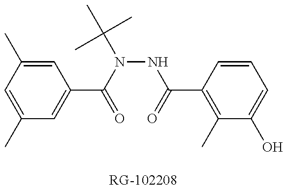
C1(C)=CC(C)=CC(C(=O)N(NC(=O)C2=C(C)C(O)=CC=C2)C(C)(C)C)=C1
